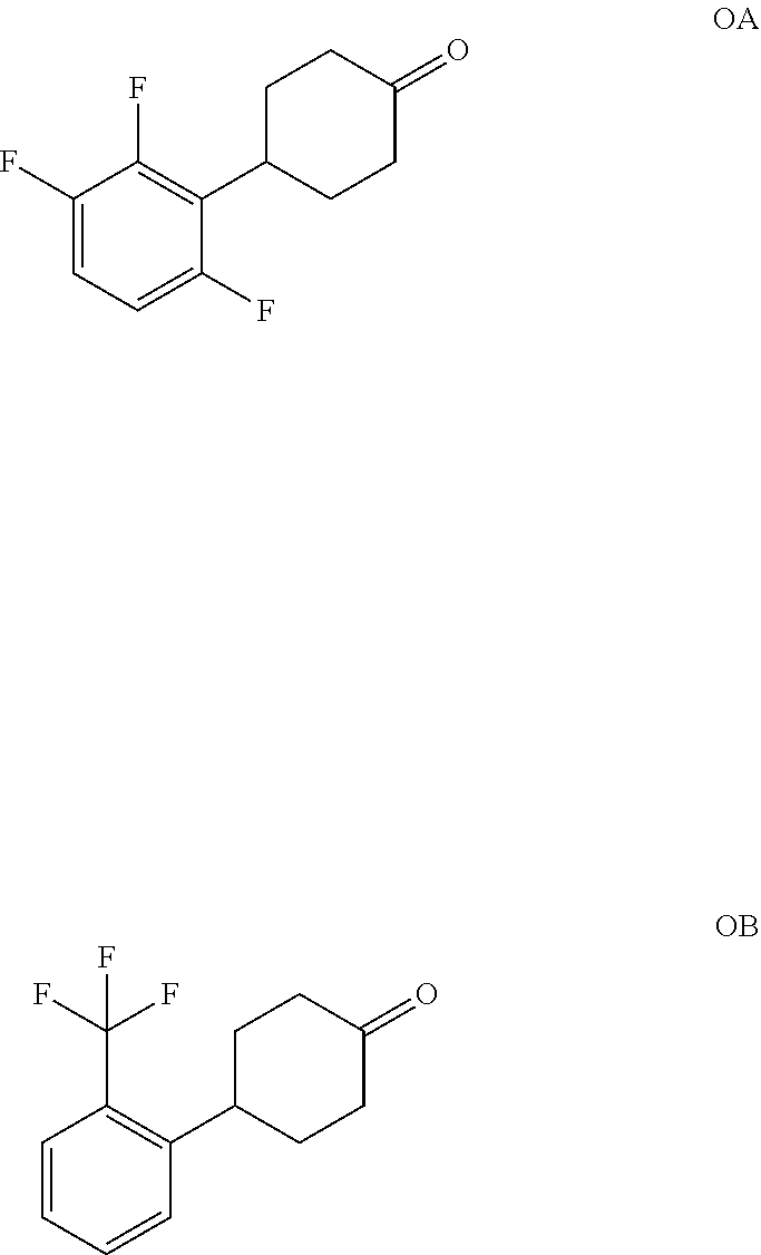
C1(F)=CC=C(F)C(C2CCC(=O)CC2)=C1F.C1=CC=CC(C2CCC(=O)CC2)=C1C(F)(F)F
